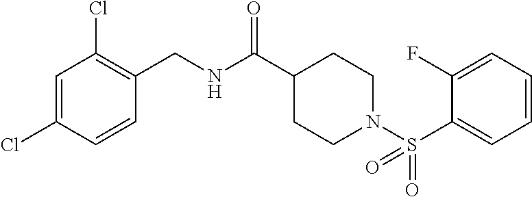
C(NC(C1CCN(S(C2=CC=CC=C2F)(=O)=O)CC1)=O)C1=C(Cl)C=C(Cl)C=C1
